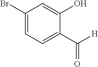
C1(Br)=CC=C(C([H])=O)C(O)=C1
